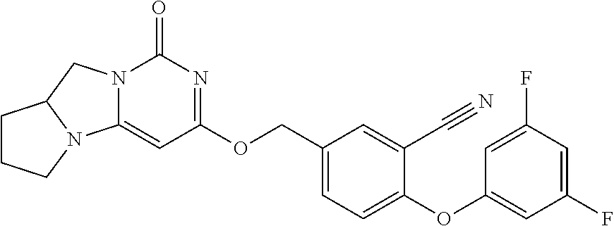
O(C1=CC=C(COC2=NC(=O)N3C(=C2)N2CCCC2C3)C=C1C#N)C1=CC(F)=CC(F)=C1
